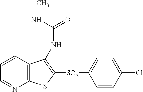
C1=CC2=C(N=C1)SC([SO2]C1=CC=C(Cl)C=C1)=C2NC(=O)NC
